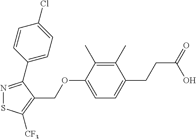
N1=C(C2=CC=C(Cl)C=C2)C(COC2=CC=C(CCC(=O)O)C(C)=C2C)=C([CF3])S1
